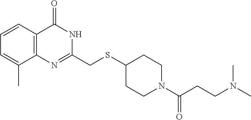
CN(C)CCC(N1CCC(SCC2=NC3=C(C=CC=C3C)C(=O)N2)CC1)=O
